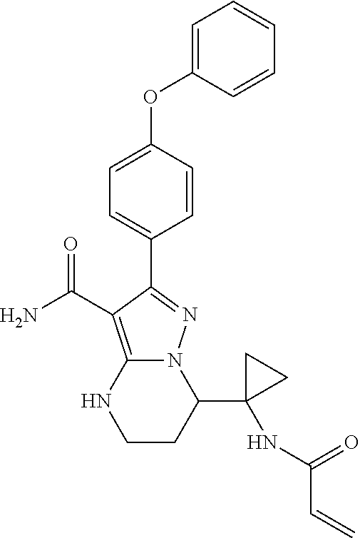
C1(OC2=CC=C(C3=NN4C(=C3C(=O)N)NCCC4C3(NC(=O)C=C)CC3)C=C2)=CC=CC=C1
